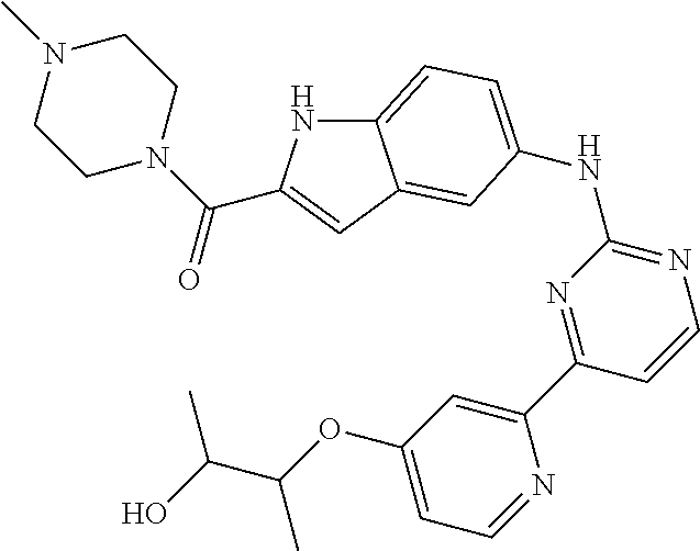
C12=CC=C(NC3=NC=CC(C4=CC(OC(C(O)C)C)=CC=N4)=N3)C=C1C=C(C(N1CCN(C)CC1)=O)N2
